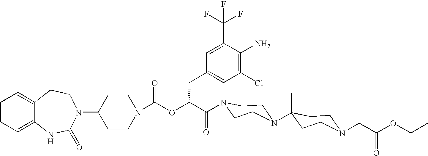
C12=CC=CC=C1NC(=O)N(C1CCN(C(OC(C(=O)N3CCN(C4(C)CCN(CC(OCC)=O)CC4)CC3)CC3=CC(Cl)=C(N)C(C(F)(F)F)=C3)=O)CC1)CC2
